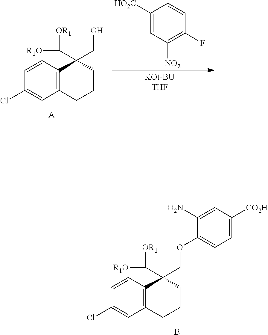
C12=C(C=CC(Cl)=C1)C(COC1=CC=C([CO2H])C=C1[O2N])(C([OR1])[R1O])CCC2.B.C12=C(C=CC(Cl)=C1)C(CO)(C([OR1])[R1O])CCC2.[A].C1([HO2C])=CC([NO2])=C(F)C=C1
